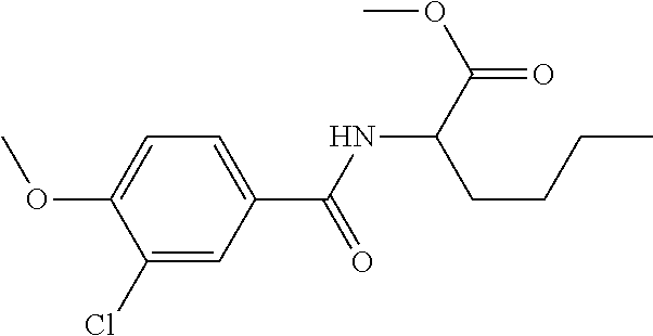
C1(Cl)=CC(C(NC(C(=O)OC)CCCC)=O)=CC=C1OC
